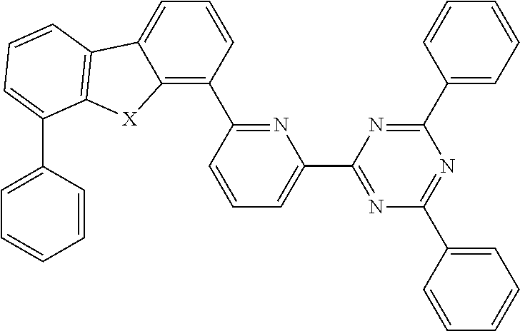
C1(C2=NC(C3=NC(C4=CC=CC=C4)=NC(C4=CC=CC=C4)=N3)=CC=C2)=C2C(=CC=C1)C1=C([X]2)C(C2=CC=CC=C2)=CC=C1
